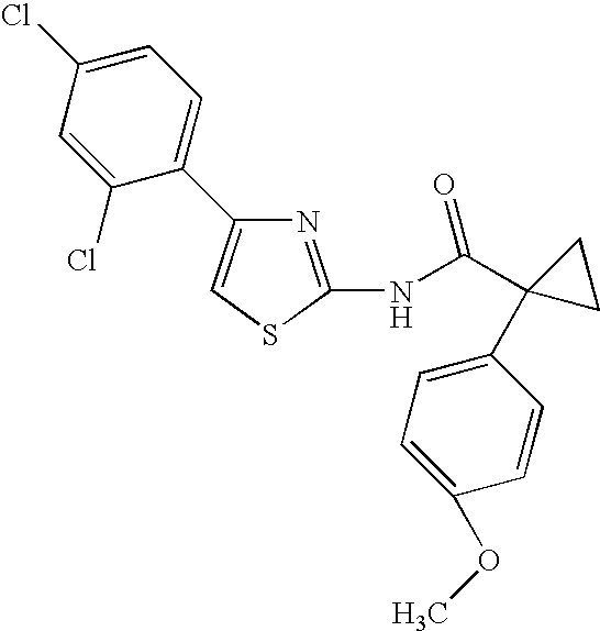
N1=C(NC(C2(C3=CC=C(OC)C=C3)CC2)=O)SC=C1C1=CC=C(Cl)C=C1Cl
